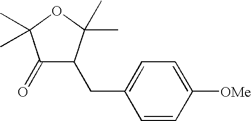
C(C1=CC=C([OMe])C=C1)C1C(=O)C(C)(C)OC1(C)C
